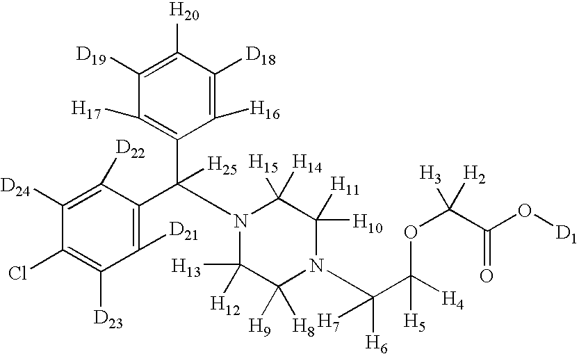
C1([D24])=C([D22])C(C(C2=C([H17])C([D19])=C([H20])C([D18])=C2[H16])([H25])N2C([H13])([H12])C([H9])([H8])N(C(C([H4])(OC([H2])([H3])C(O[D1])=O)[H5])([H6])[H7])C([H10])([H11])C2([H15])[H14])=C([D21])C([D23])=C1Cl
